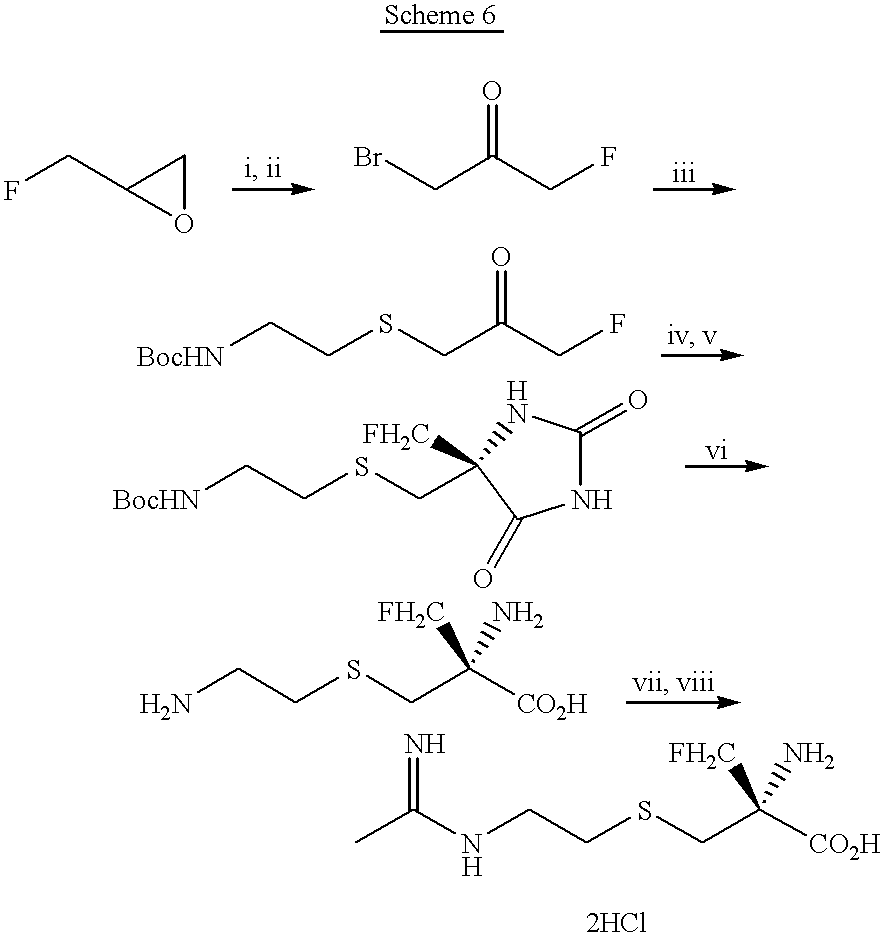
FCC1OC1.C(C(CF)=O)Br.C(C(CF)=O)SCC[BocHN].C(SCC[BocHN])C1([FH2C])NC(=O)NC1=O.C(SCCN)C([CO2H])([FH2C])N.C(SCCNC(C)=N)C([CO2H])([FH2C])N
